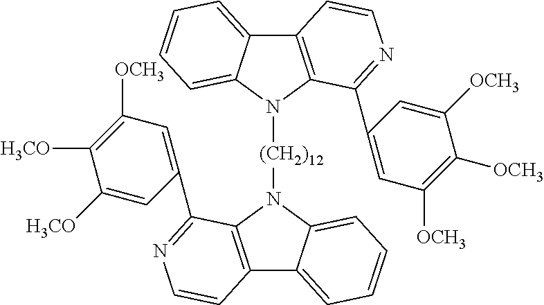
C12=C(N([(CH2)12]N3C4=C(C5=CC=CC=C35)C=CN=C4C3=CC([OCH3])=C([H3CO])C([H3CO])=C3)C3=CC=CC=C13)C(C1=CC([OCH3])=C([OCH3])C([OCH3])=C1)=NC=C2
